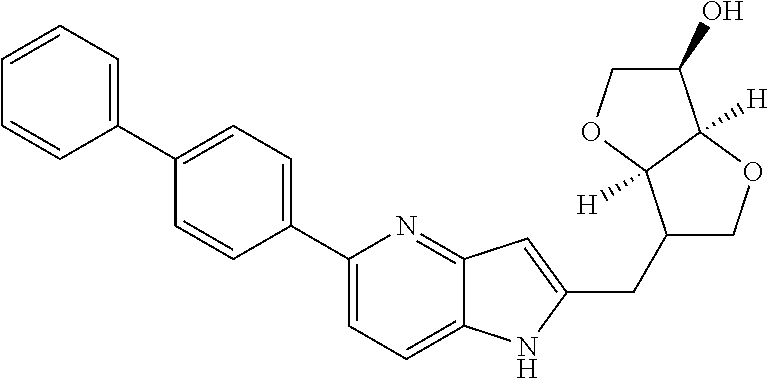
C1(C2=CC=C(C3=CC=CC=C3)C=C2)=CC=C2C(=N1)C=C(CC1COC3([H])C1([H])OCC3O)N2
